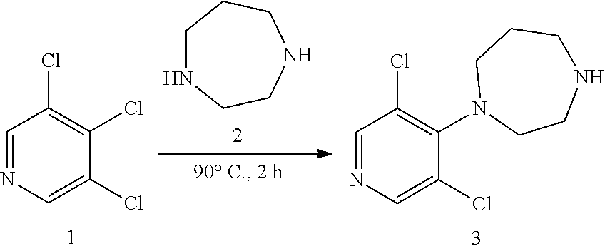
C1=NC=C(Cl)C(Cl)=C1Cl.C1NCCNCC1.C1=NC=C(Cl)C(N2CCNCCC2)=C1Cl
